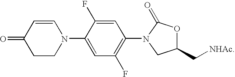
C1=CC(=O)CCN1C1=CC(F)=C(N2C(=O)OC(C[NHAc])C2)C=C1F
